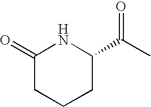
C1(=O)CCCC(C(C)=O)N1
